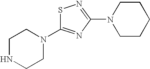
S1C(N2CCNCC2)=NC(N2CCCCC2)=N1
